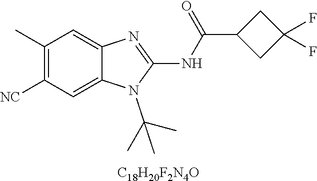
C1(C)=C([NC])C=C2C(=C1)N=C(NC(C1CC(F)(F)C1)=O)N2C(C)(C)C.[C18H20F2N4O]
